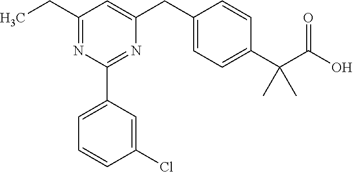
CCC1=NC(C2=CC=CC(Cl)=C2)=NC(CC2=CC=C(C(C(=O)O)(C)C)C=C2)=C1
